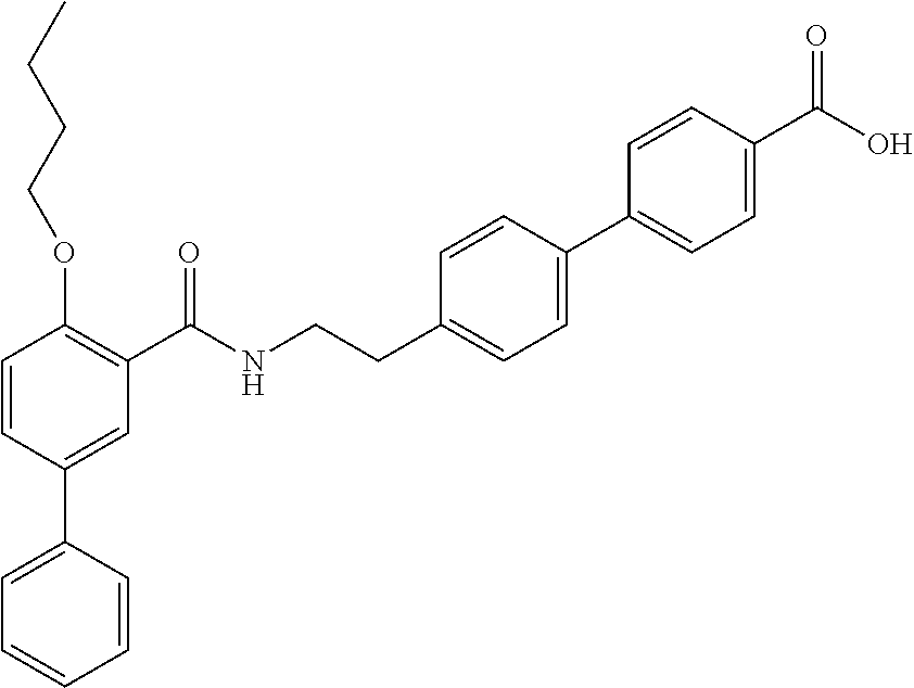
C1=CC(C2=CC=CC=C2)=CC(C(NCCC2=CC=C(C3=CC=C(C(O)=O)C=C3)C=C2)=O)=C1OCCCC
